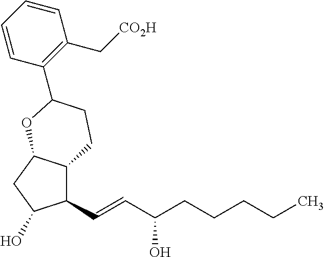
C1(C=CC(O)CCCCC)C2C(CC1O)OC(C1=C(C[CO2H])C=CC=C1)CC2
